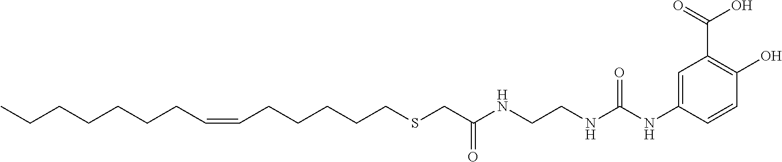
CCCCCCCC=CCCCCCSCC(NCCNC(NC1=CC(C(=O)O)=C(O)C=C1)=O)=O
